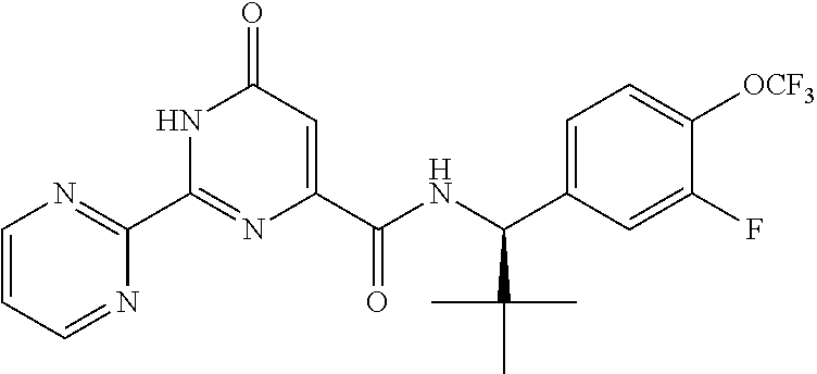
C1(C2=NC(C(NC(C3=CC=C([OCF3])C(F)=C3)C(C)(C)C)=O)=CC(=O)N2)=NC=CC=N1
